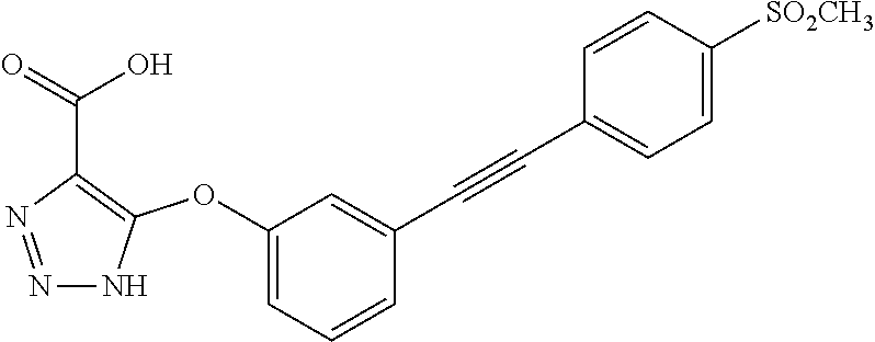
C1(OC2=C(C(=O)O)N=NN2)=CC=CC(C#CC2=CC=C([SO2CH3])C=C2)=C1
